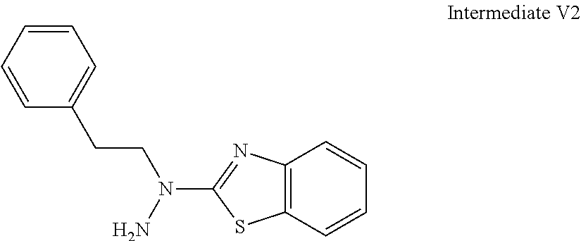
NN(C1=NC2=C(S1)C=CC=C2)CCC1=CC=CC=C1
